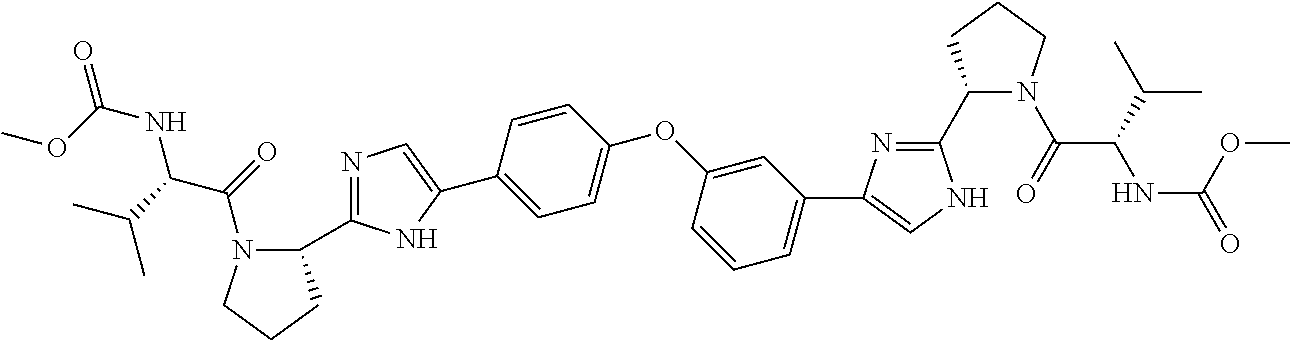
C1=CC(C2=CN=C(C3N(C(C(NC(OC)=O)C(C)C)=O)CCC3)N2)=CC=C1OC1=CC(C2=CNC(C3N(C(C(NC(OC)=O)C(C)C)=O)CCC3)=N2)=CC=C1
